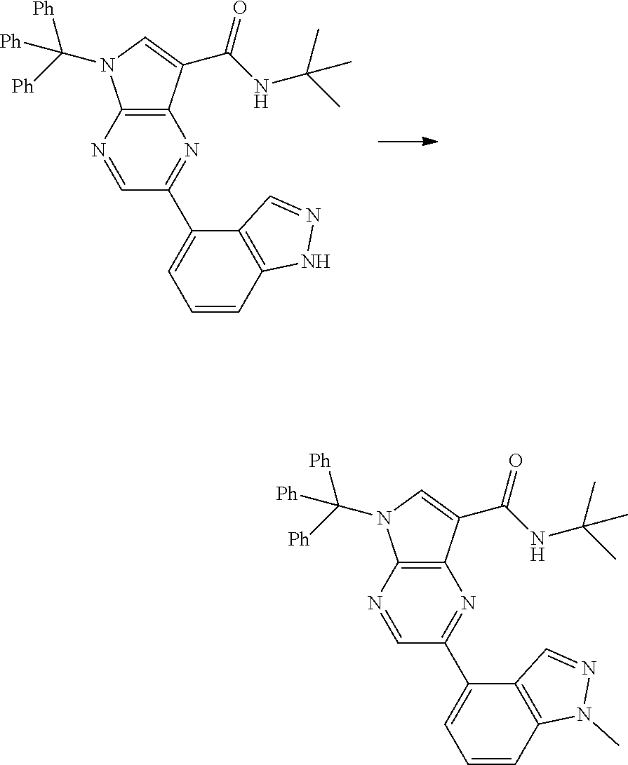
C12=C(C(C(NC(C)(C)C)=O)=CN1C([Ph])([Ph])[Ph])N=C(C1=CC=CC3=C1C=NN3)C=N2.C12=C(C(C(NC(C)(C)C)=O)=CN1C([Ph])([Ph])[Ph])N=C(C1=CC=CC3=C1C=NN3C)C=N2
